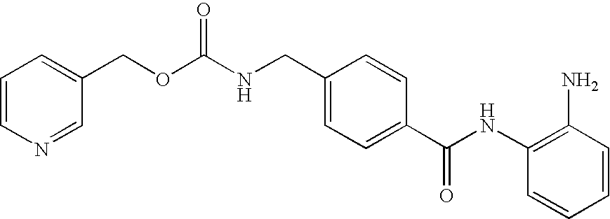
C1=CN=CC(COC(NCC2=CC=C(C(=O)NC3=C(N)C=CC=C3)C=C2)=O)=C1
